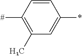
C1=CC([#])=C(C)C=C1*
